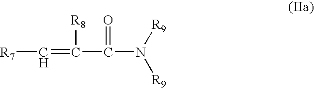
[R7]C=C([R8])C(=O)N([R9])[R9]
